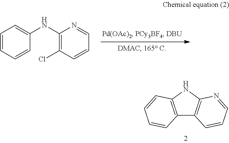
C1=CC=CC(NC2=C(Cl)C=CC=N2)=C1.C12=C(NC3=C1C=CC=N3)C=CC=C2
